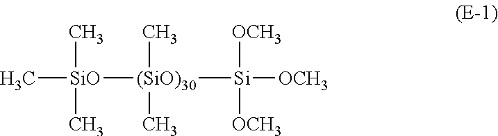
C[SiO]([(SiO)30]([Si]([OCH3])([OCH3])[OCH3])(C)C)(C)C
